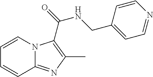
C1=CN2C(=NC(C)=C2C(=O)NCC2=CC=NC=C2)C=C1
